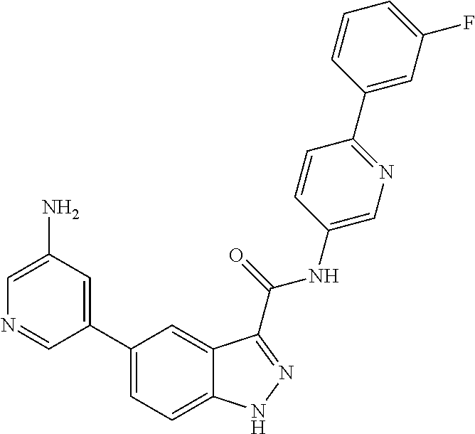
C1(N)=CN=CC(C2=CC=C3C(=C2)C(C(NC2=CN=C(C4=CC(F)=CC=C4)C=C2)=O)=NN3)=C1
